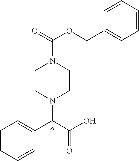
C1CN(C(C(O)=O)C2=CC=CC=C2)CCN1C(=O)OCC1=CC=CC=C1
